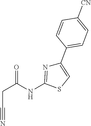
C(C#N)C(=O)NC1=NC(C2=CC=C([CN])C=C2)=CS1
